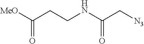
C(CCNC(C[N3])=O)([MeO])=O
